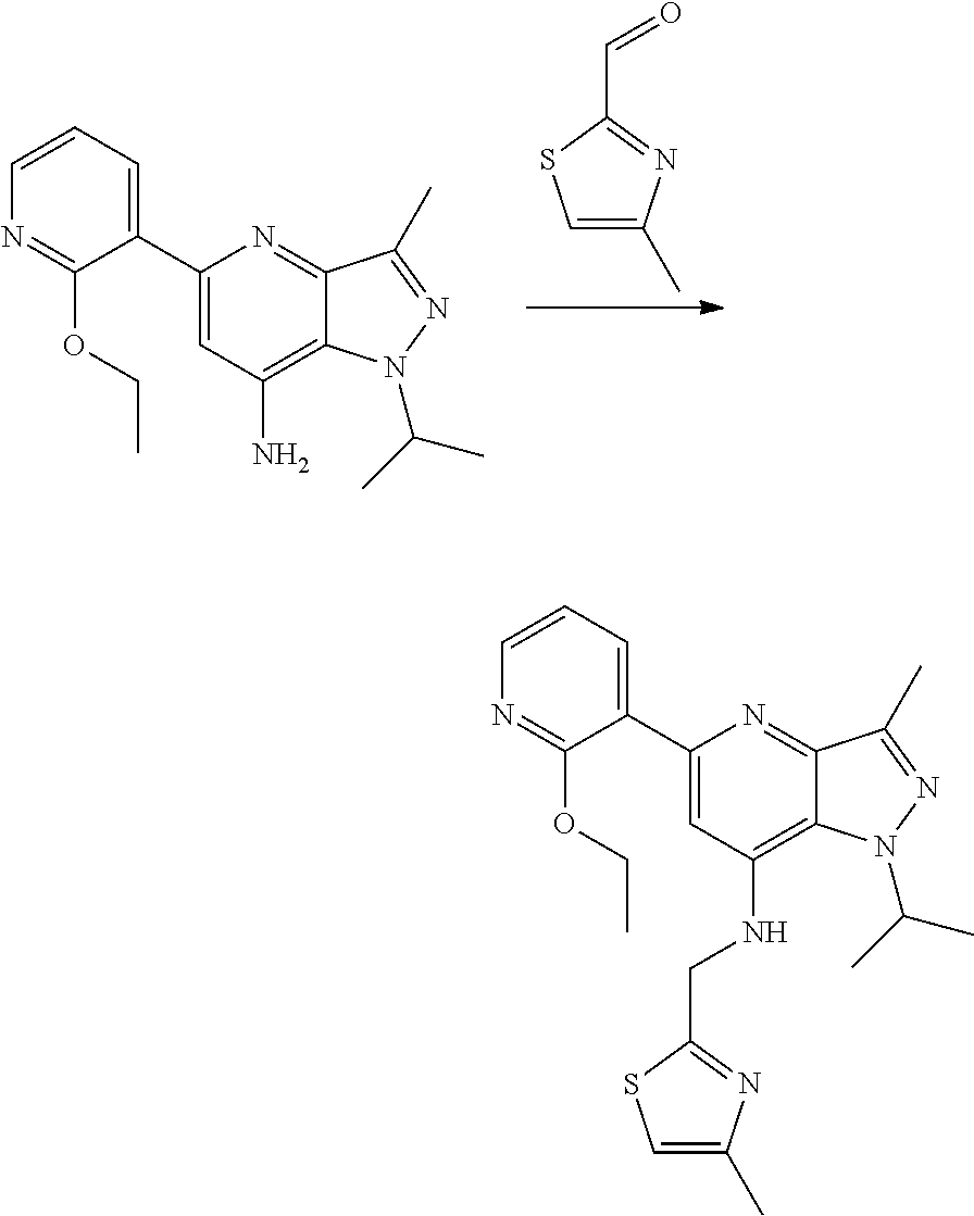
C(C1=NC(C)=CS1)=O.C12=C(N)C=C(C3=CC=CN=C3OCC)N=C1C(C)=NN2C(C)C.C12=C(NCC3=NC(C)=CS3)C=C(C3=CC=CN=C3OCC)N=C1C(C)=NN2C(C)C
